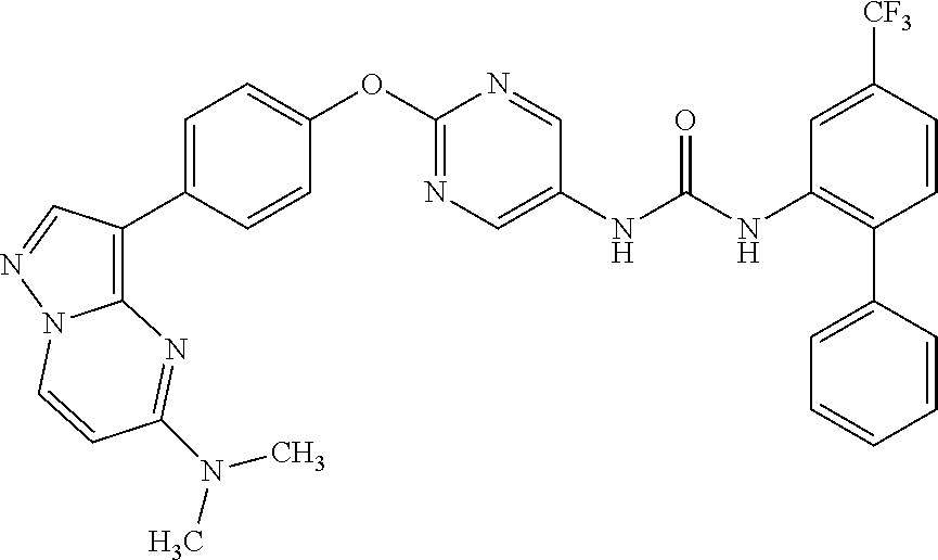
C1=CC([CF3])=CC(NC(NC2=CN=C(OC3=CC=C(C4=C5N(N=C4)C=CC(N(C)C)=N5)C=C3)N=C2)=O)=C1C1=CC=CC=C1
